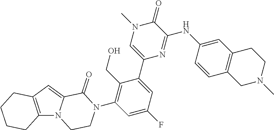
C12=C(N3C(=C1)C(=O)N(C1=C(CO)C(C4=CN(C)C(=O)C(NC5=CC6=C(C=C5)CN(C)CC6)=N4)=CC(F)=C1)CC3)CCCC2
